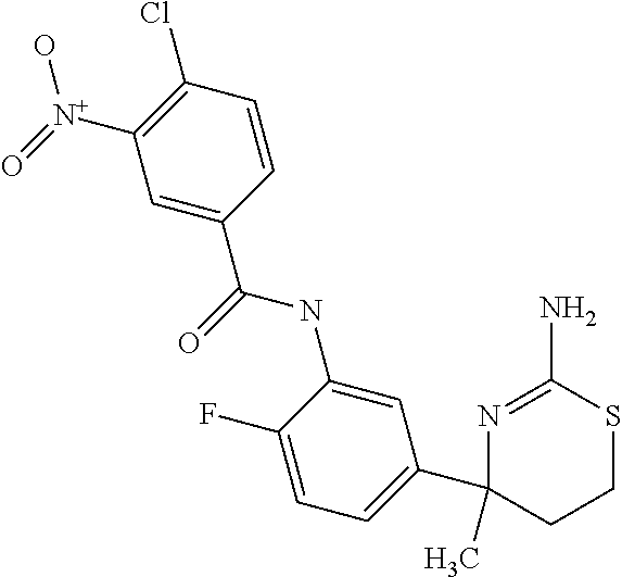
N1=C(N)SCCC1(C1=CC=C(F)C(NC(=O)C2=CC([N+](O)=O)=C(Cl)C=C2)=C1)C
